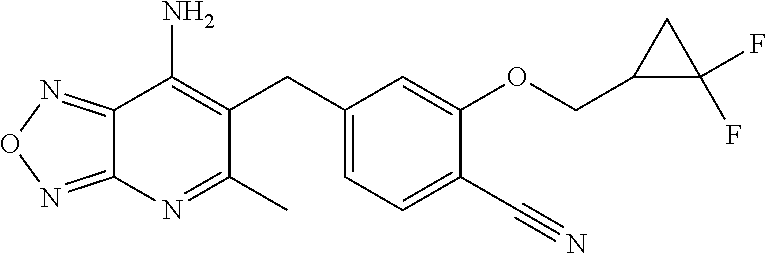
C1(CC2=C(N)C3=NON=C3N=C2C)=CC=C(C#N)C(OCC2C(F)(F)C2)=C1
